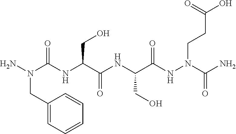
NN(C(NC(C(NC(C(NN(C(N)=O)CCC(O)=O)=O)CO)=O)CO)=O)CC1=CC=CC=C1
